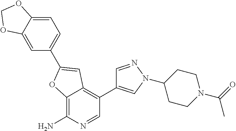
C12=C(N)N=CC(C3=CN(C4CCN(C(C)=O)CC4)N=C3)=C1C=C(C1=CC=C3C(=C1)OCO3)O2
